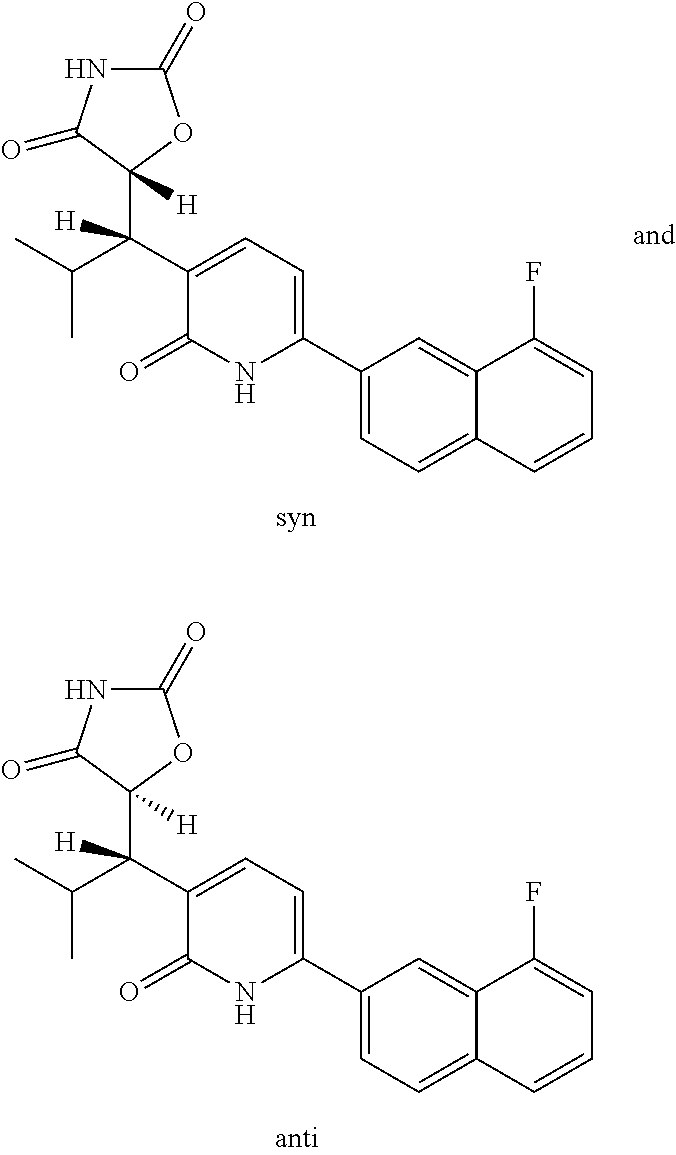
C1(C2=CC=C(C(C(C)C)(C3([H])C(=O)NC(=O)O3)[H])C(=O)N2)=CC=C2C(=C1)C(F)=CC=C2.C1(C2=CC=C(C(C(C)C)(C3([H])C(=O)NC(=O)O3)[H])C(=O)N2)=CC=C2C(=C1)C(F)=CC=C2
